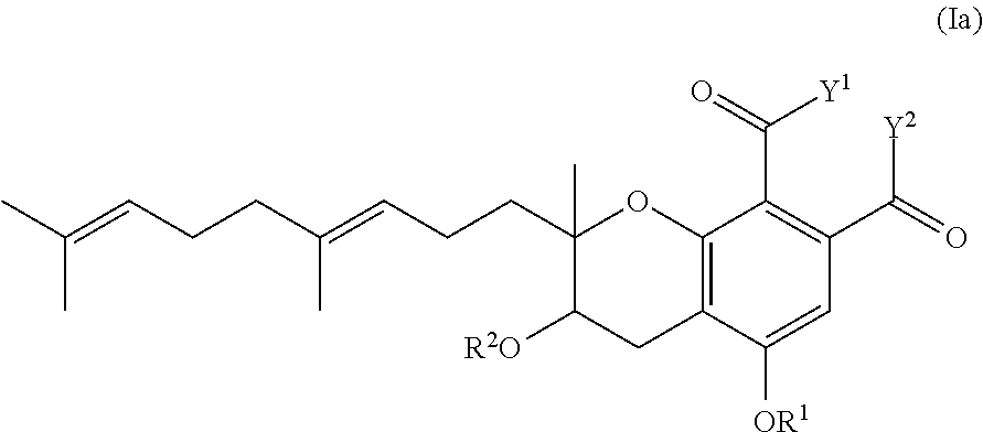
CC(=CCCC(=CCCC1(C)C([R2O])CC2=C(O1)C(C([Y1])=O)=C(C([Y2])=O)C=C2[OR1])C)C
